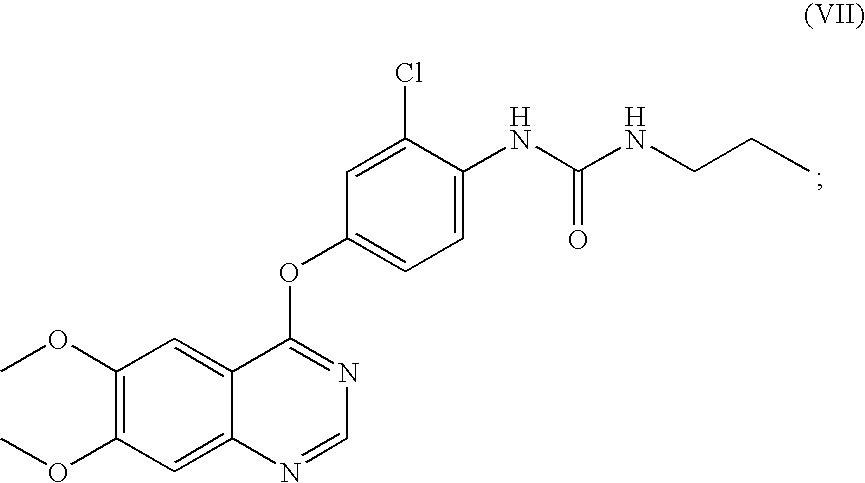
COC1=C(OC)C=C2C(=C1)C(OC1=CC=C(NC(NCCC)=O)C(Cl)=C1)=NC=N2
